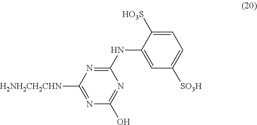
C1=C(NC2=NC([H2NH2CH2CHN])=NC(O)=N2)C([HO3S])=CC=C1[SO3H]
